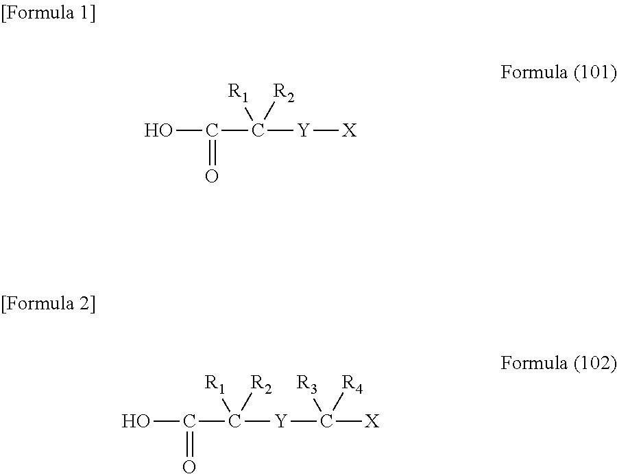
OC(=O)C([Y][X])([R1])[R2].OC(=O)C([Y]C([R3])([R4])[X])([R1])[R2]
